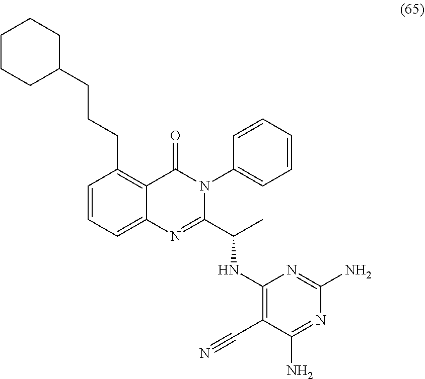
C1(CCCC2=C3C(=CC=C2)N=C(C(NC2=C(C#N)C(N)=NC(N)=N2)C)N(C2=CC=CC=C2)C3=O)CCCCC1
